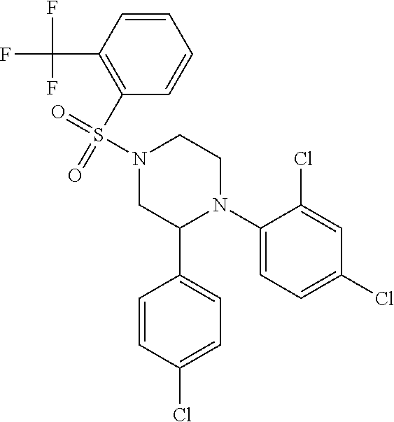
C1(N2CCN(S(=O)(=O)C3=C(C(F)(F)F)C=CC=C3)CC2C2=CC=C(Cl)C=C2)=CC=C(Cl)C=C1Cl
